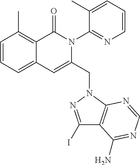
C1=CC=C2C(=C1C)C(=O)N(C1=NC=CC=C1C)C(CN1C3=C(C(I)=N1)C(N)=NC=N3)=C2
